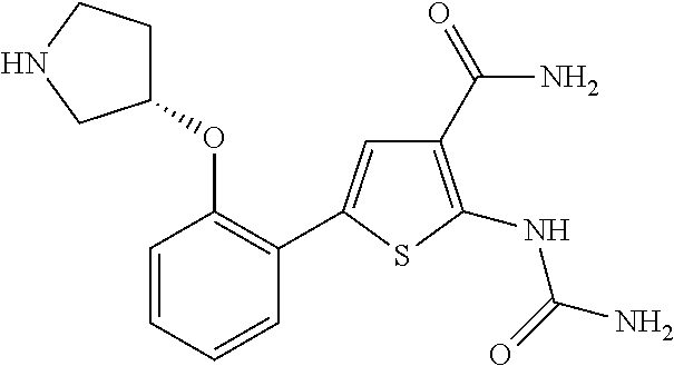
C1(OC2=C(C3=CC(C(=O)N)=C(NC(=O)N)S3)C=CC=C2)CCNC1
